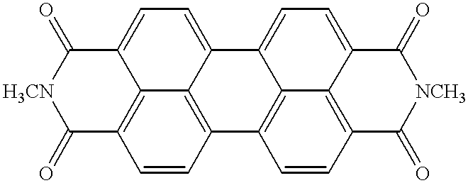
C1(=O)C2=C3C(=CC=C4C3=C(C=C2)C2=C3C4=CC=C4C3=C(C=C2)C(=O)[NCH3]C4=O)C(=O)[H3CN]1
